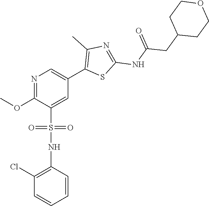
N1=C(OC)C(S(=O)(=O)NC2=C(Cl)C=CC=C2)=CC(C2=C(C)N=C(NC(CC3CCOCC3)=O)S2)=C1
